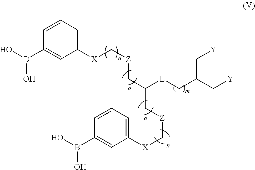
C1(B(O)O)=CC([X]C[Z]CC(C[Z]C[X]C2=CC=CC(B(O)O)=C2)[L]CC(C[Y])C[Y])=CC=C1
